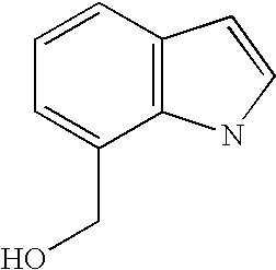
C1=CC=C(CO)C2=C1C=CN2
